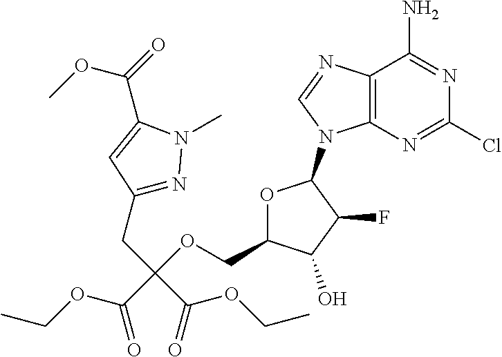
C12=C(N=CN1C1OC(COC(CC3=NN(C)C(C(=O)OC)=C3)(C(=O)OCC)C(OCC)=O)C(O)C1F)C(N)=NC(Cl)=N2
